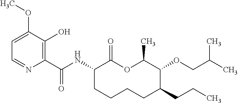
C1(C(NC2C(=O)OC(C)C(OCC(C)C)C(CCC)CCCC2)=O)=C(O)C(OC)=CC=N1
